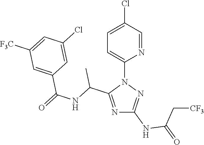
N1=C(C(NC(=O)C2=CC([F3C])=CC(Cl)=C2)C)N(C2=CC=C(Cl)C=N2)N=C1NC(=O)C[CF3]
